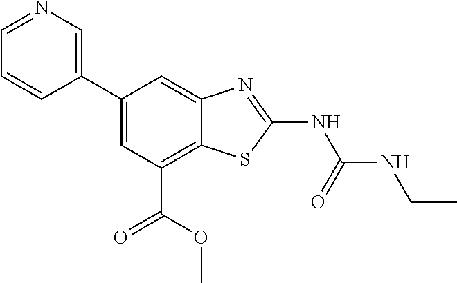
C1(C2=CN=CC=C2)=CC(C(=O)OC)=C2C(=C1)N=C(NC(=O)NCC)S2
